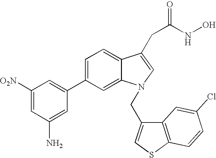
C1(C2=CC([O2N])=CC(N)=C2)=CC=C2C(=C1)N(CC1=CSC3=C1C=C(Cl)C=C3)C=C2CC(NO)=O
